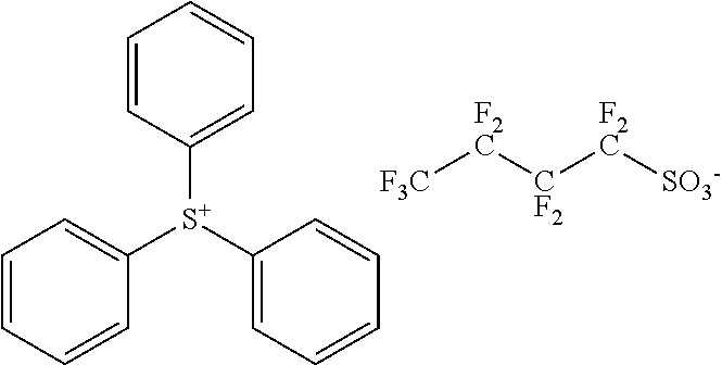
C1=CC=CC([S+](C2=CC=CC=C2)C2=CC=CC=C2)=C1.[F3C][F2C][CF2][F2C][SO3-]
